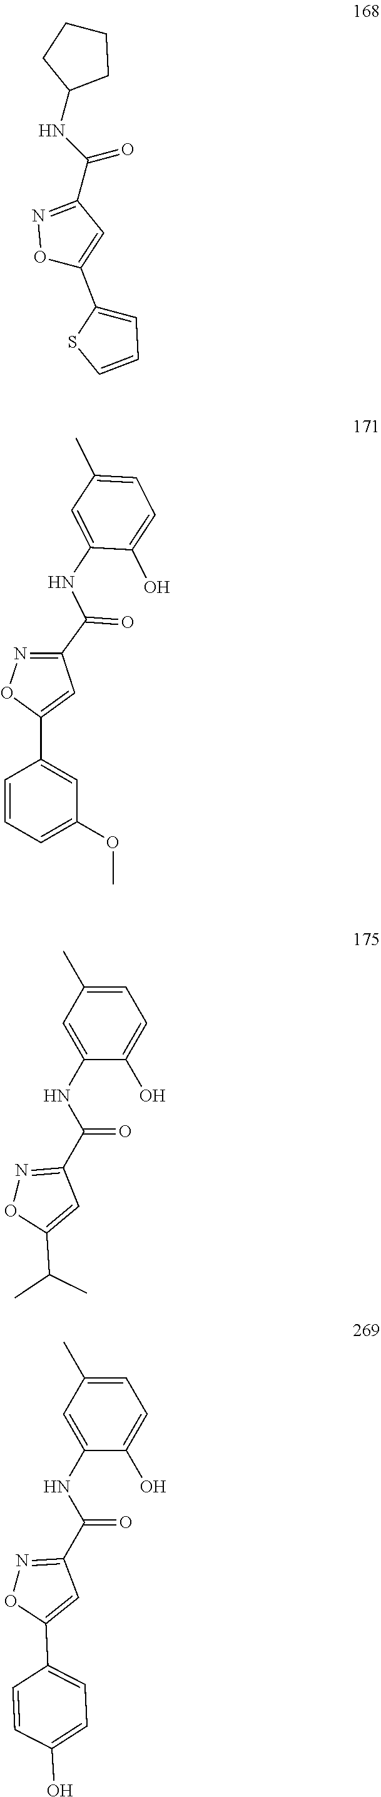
C1(NC(C2=NOC(C3=CC=CS3)=C2)=O)CCCC1.C1=CC=C(OC)C=C1C1=CC(C(NC2=CC(C)=CC=C2O)=O)=NO1.C1=C(C)C=C(NC(=O)C2=NOC(C(C)C)=C2)C(O)=C1.C1=C(C)C=C(NC(=O)C2=NOC(C3=CC=C(O)C=C3)=C2)C(O)=C1
